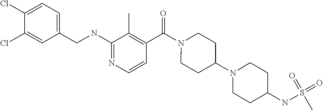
C1(Cl)=CC(CNC2=NC=CC(C(=O)N3CCC(N4CCC(NS(=O)(=O)C)CC4)CC3)=C2C)=CC=C1Cl
